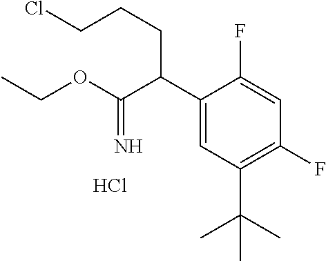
C1(C(C(OCC)=N)CCCCl)=CC(C(C)(C)C)=C(F)C=C1F.Cl
